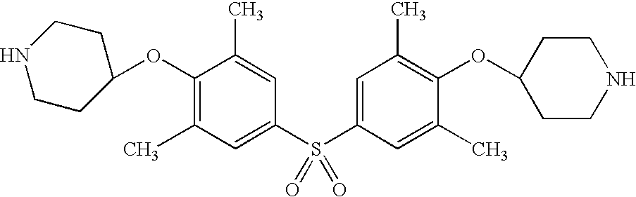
C1(OC2CCNCC2)=C(C)C=C(S(C2=CC(C)=C(OC3CCNCC3)C(C)=C2)(=O)=O)C=C1C
